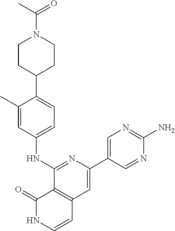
C1(C)=CC(NC2=NC(C3=CN=C(N)N=C3)=CC3=C2C(=O)NC=C3)=CC=C1C1CCN(C(C)=O)CC1
